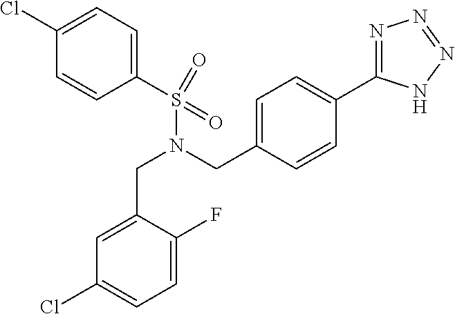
C1(Cl)=CC=C(S(N(CC2=CC=C(C3=NN=NN3)C=C2)CC2=CC(Cl)=CC=C2F)(=O)=O)C=C1
